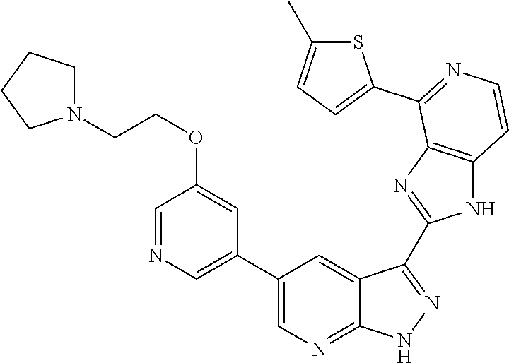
C1=NC=C(C2=CN=C3C(=C2)C(C2=NC4=C(N2)C=CN=C4C2=CC=C(C)S2)=N[N H]3)C=C1OCCN1CCCC1
